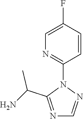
C1=NN(C2=NC=C(F)C=C2)C(C(N)C)=N1
